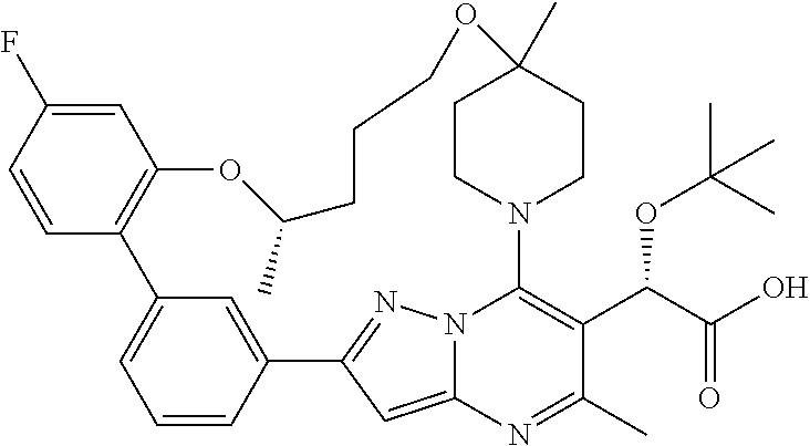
C1=C(F)C=CC2=C1OC(C)CCCOC1(C)CCN(C3=C(C(OC(C)(C)C)C(=O)O)C(C)=NC4=CC(=NN43)C3=CC2=CC=C3)CC1
